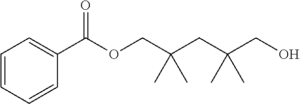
C1(C(OCC(CC(CO)(C)C)(C)C)=O)=CC=CC=C1
